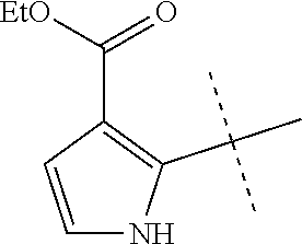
C1=CC(C([EtO])=O)=C(C(C)(C)C)N1
